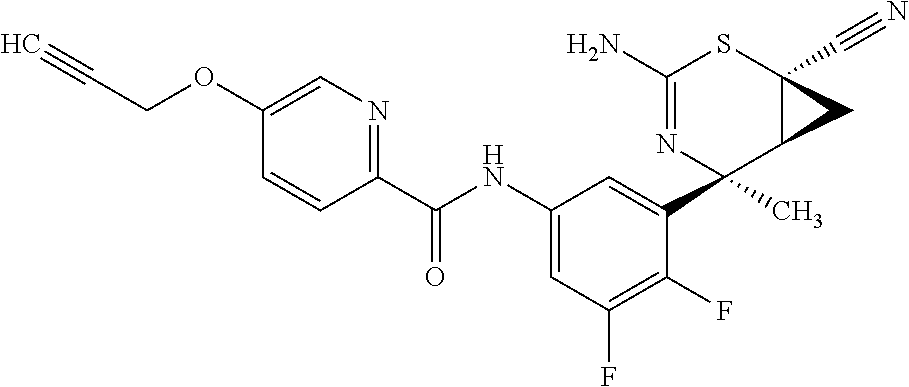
C1(OCC#C)=CN=C(C(NC2=CC(F)=C(F)C(C3(C)C4C(C#N)(SC(N)=N3)C4)=C2)=O)C=C1
